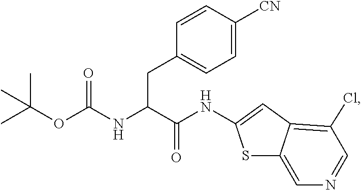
C1=C([CN])C=CC(CC(C(NC2=CC3=C(Cl)C=NC=C3S2)=O)NC(=O)OC(C)(C)C)=C1
